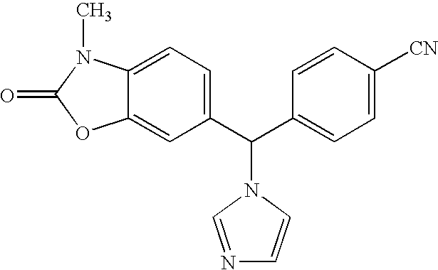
C1(C(C2=CC=C([CN])C=C2)N2C=CN=C2)=CC=C2C(=C1)OC(=O)N2C
